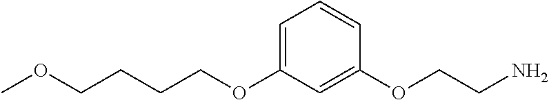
C1=C(OCCCCOC)C=C(OCCN)C=C1
